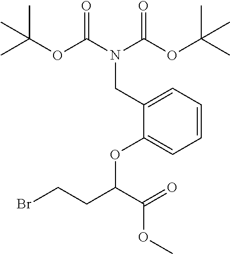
C1(CN(C(OC(C)(C)C)=O)C(OC(C)(C)C)=O)=CC=CC=C1OC(C(OC)=O)CCBr
